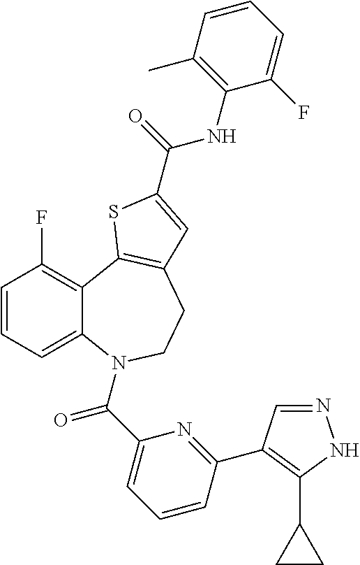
C1=CC=C2C(=C1F)C1=C(CCN2C(C2=CC=CC(C3=C(C4CC4)NN=C3)=N2)=O)C=C(C(NC2=C(C)C=CC=C2F)=O)S1
